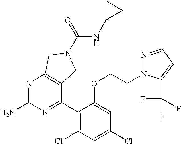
N1=C(N)N=C(C2=C(Cl)C=C(Cl)C=C2OCCN2N=CC=C2C(F)(F)F)C2=C1CN(C(NC1CC1)=O)C2
